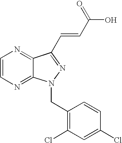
N1=C2C(=NC=C1)C(C=CC(O)=O)=NN2CC1=C(Cl)C=C(Cl)C=C1
